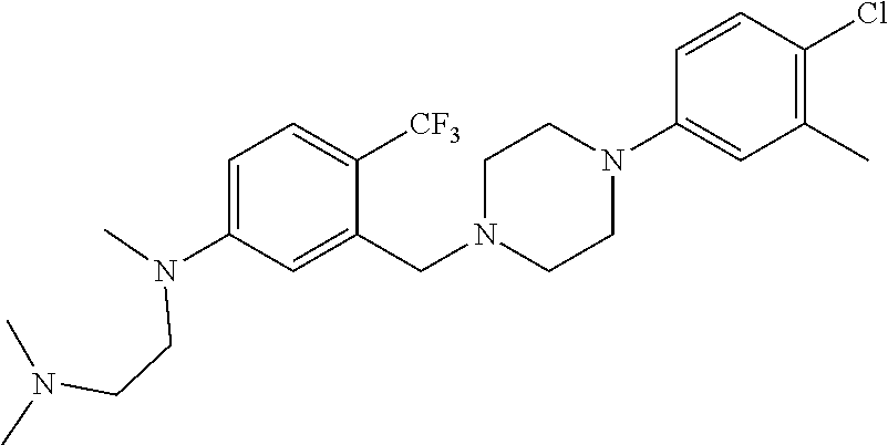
C1=C(N(C)CCN(C)C)C=C(CN2CCN(C3=CC(C)=C(Cl)C=C3)CC2)C([CF3])=C1
